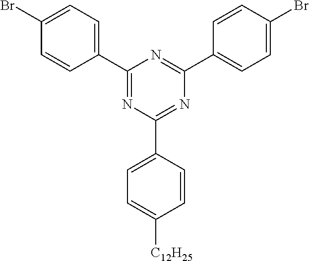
C1=C(Br)C=CC(C2=NC(C3=CC=C([C12H25])C=C3)=NC(C3=CC=C(Br)C=C3)=N2)=C1
